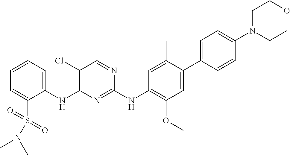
C1(NC2=C(Cl)C=NC(NC3=C(OC)C=C(C4=CC=C(N5CCOCC5)C=C4)C(C)=C3)=N2)=CC=CC=C1S(=O)(=O)N(C)C
